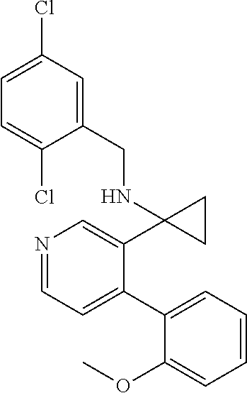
N1=CC=C(C2=CC=CC=C2OC)C(C2(NCC3=CC(Cl)=CC=C3Cl)CC2)=C1
